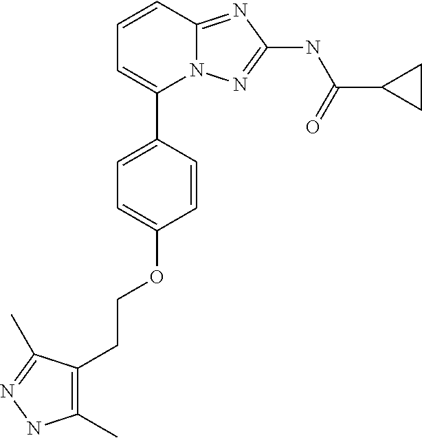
C1=CC2=NC(NC(C3CC3)=O)=NN2C(C2=CC=C(OCCC3=C(C)NN=C3C)C=C2)=C1
